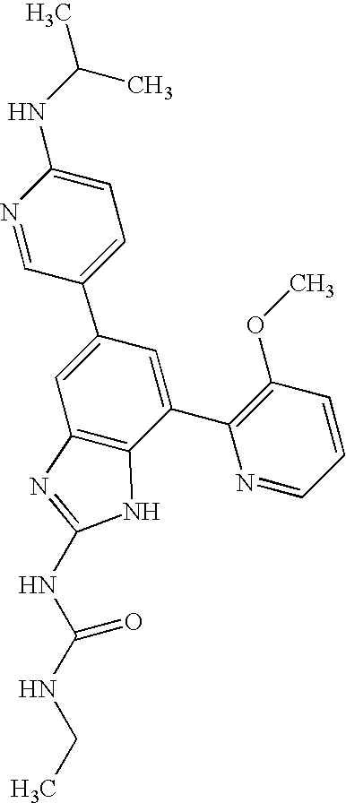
N1=CC(C2=CC3=C(C(C4=C(OC)C=CC=N4)=C2)NC(NC(NCC)=O)=N3)=CC=C1NC(C)C
